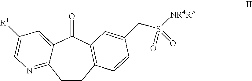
C12=CC([R1])=CN=C1C=CC1=C(C2=O)C=C(CS([NR4R5])(=O)=O)C=C1
